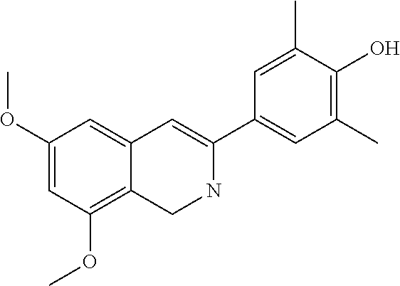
C1(OC)=CC(OC)=C2C(=C1)C=C(C1=CC(C)=C(O)C(C)=C1)NC2
